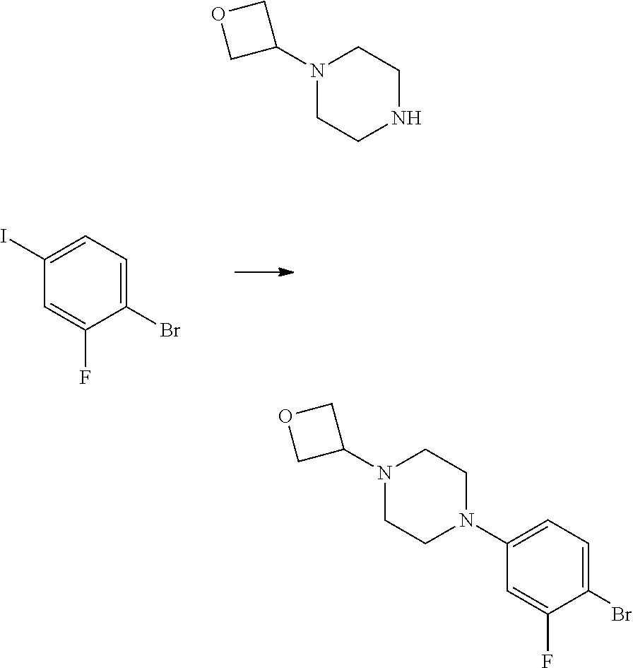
N1(C2COC2)CCNCC1.IC1=CC=C(Br)C(F)=C1.N1(C2COC2)CCN(C2=CC=C(Br)C(F)=C2)CC1
